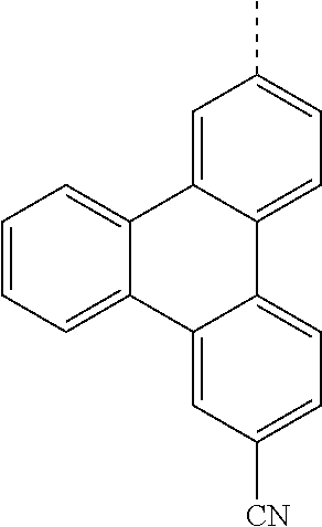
C1=C2C(=CC=C1C)C1=CC=C([CN])C=C1C1=CC=CC=C21
